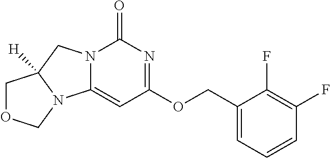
N12C(=CC(OCC3=CC=CC(F)=C3F)=NC1=O)N1C([H])(C2)COC1
